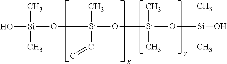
[Si](O)(O[Si](O[Si](O[Si](O)(C)C)(C)C=C)(C)C)(C)C
